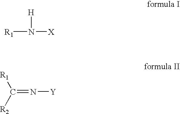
[R1]N([X])[H].C(=N[Y])([R1])[R2]
